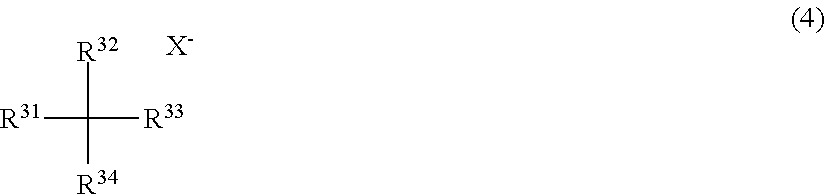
[R31]C([R32])([R34])[R33].[X-]
